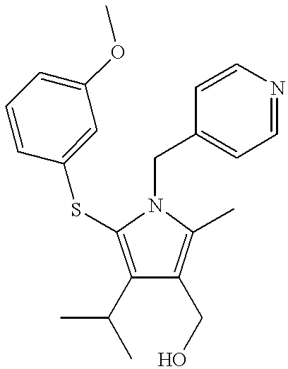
C1(C(C)C)=C(SC2=CC(OC)=CC=C2)N(CC2=CC=NC=C2)C(C)=C1CO
